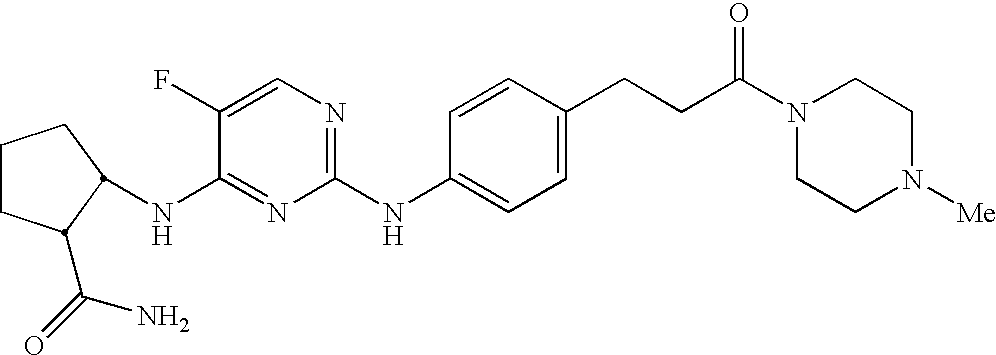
C1CC(C(=O)N)C(NC2=NC(NC3=CC=C(CCC(N4CCN([Me])CC4)=O)C=C3)=NC=C2F)C1
